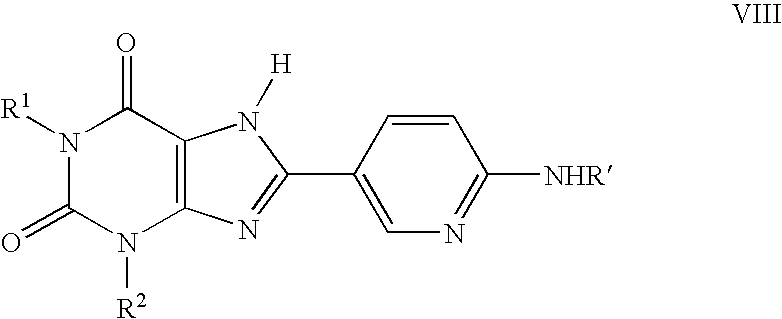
N1([R1])C(=O)N([R2])C2=C(C1=O)N([H])C(C1=CN=C([NHR])C=C1)=N2
